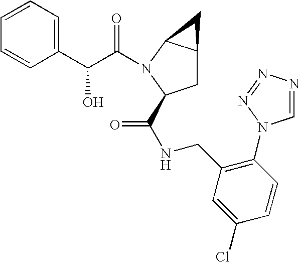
C(C(=O)N1C2C(CC1C(NCC1=C(N3C=NN=N3)C=CC(Cl)=C1)=O)C2)(C1=CC=CC=C1)O
